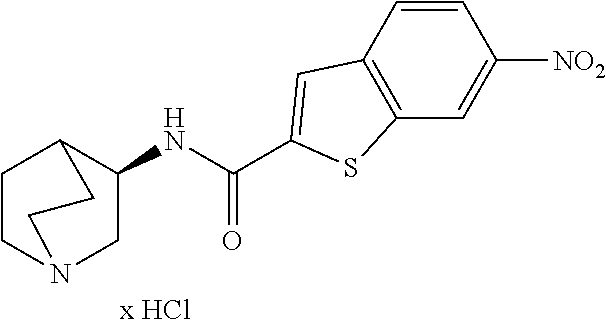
C1=CC2=C(C=C1[NO2])SC(C(NC1CN3CCC1CC3)=O)=C2
